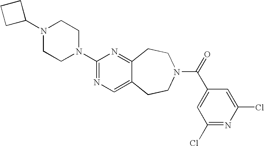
C1(N2CCN(C3=NC=C4C(=N3)CCN(C(=O)C3=CC(Cl)=NC(Cl)=C3)CC4)CC2)CCC1
